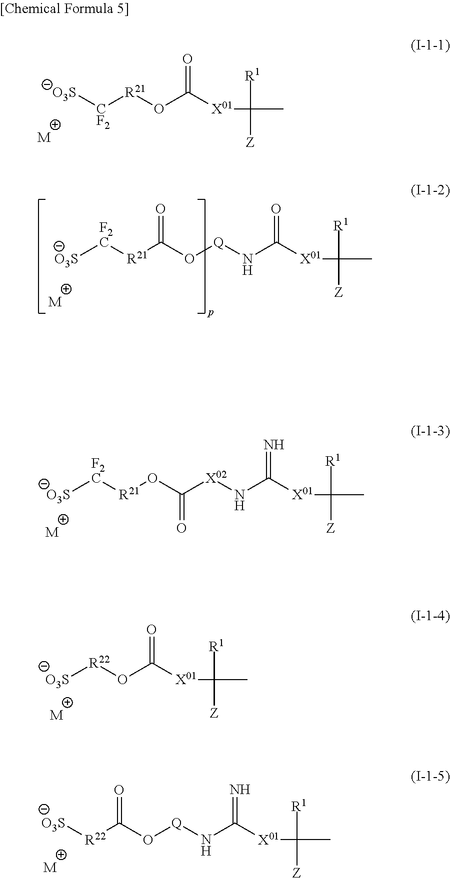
[O3S][CF2][R21]OC([X01]C(C)([R1])[Z])=O.[M].C(O[Q]NC([X01]C(C)([R1])[Z])=O)([R21][F2C][O3S])=O.[M].O(C([X02]NC([X01]C(C)([R1])[Z])=N)=O)[R21][F2C][O3S].[M].C(O[Q]NC([X01]C(C)([R1])[Z])=N)([R22][O3S])=O.[M].[R22](OC([X01]C(C)([R1])[Z])=O)[O3S].[M]
